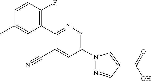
C1(C#N)=CC(N2N=CC(C(O)=O)=C2)=CN=C1C1=C(F)C=CC(C)=C1
